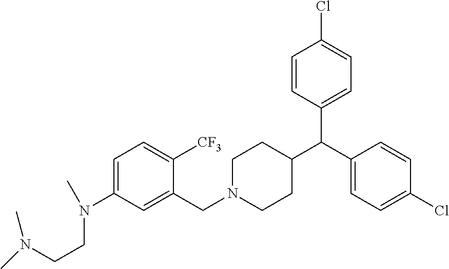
C1=C(N(CCN(C)C)C)C=C(CN2CCC(C(C3=CC=C(Cl)C=C3)C3=CC=C(Cl)C=C3)CC2)C([CF3])=C1
